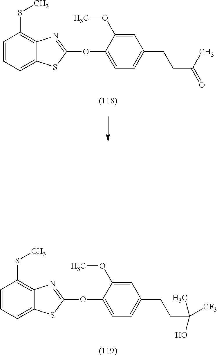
C1=CC=C2C(=C1SC)N=C(OC1=CC=C(CCC([CF3])(O)C)C=C1OC)S2.C1=CC=C2C(=C1SC)N=C(OC1=CC=C(CCC(C)=O)C=C1OC)S2
